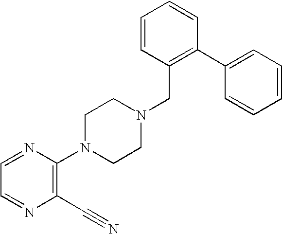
C1=NC(N2CCN(CC3=C(C4=CC=CC=C4)C=CC=C3)CC2)=C(C#N)N=C1
